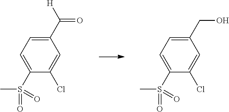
O=C(C1=CC=C(S(C)(=O)=O)C(Cl)=C1)[H].OCC1=CC=C(S(C)(=O)=O)C(Cl)=C1
